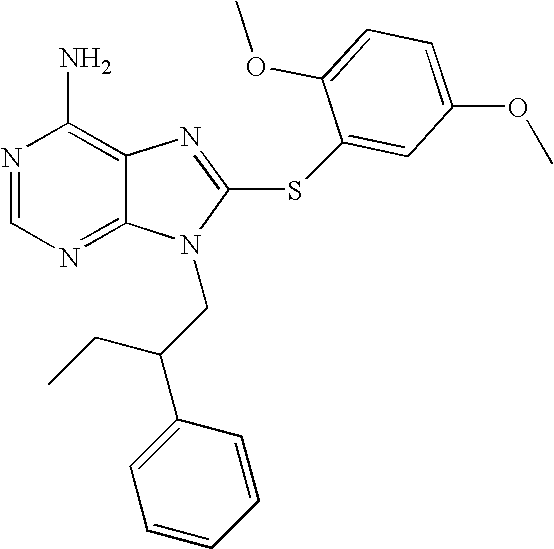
N1=CN=C2C(=C1N)N=C(SC1=CC(OC)=CC=C1OC)N2CC(C1=CC=CC=C1)CC
